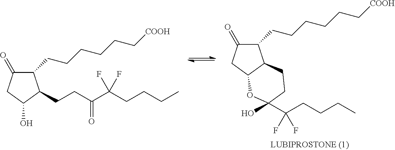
C1(CCCCCC[COOH])C(=O)CC2C1CCC(O)(C(CCCC)(F)F)O2.C1(CCCCCC[COOH])C(=O)CC(O)C1CCC(C(CCCC)(F)F)=O
